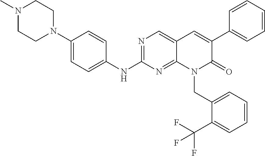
C1(N2CCN(C)CC2)=CC=C(NC2=NC=C3C(=N2)N(CC2=CC=CC=C2C(F)(F)F)C(=O)C(C2=CC=CC=C2)=C3)C=C1
